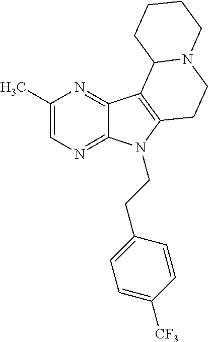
C1(C)=CN=C2C(=N1)C1=C(N2CCC2=CC=C([CF3])C=C2)CCN2C1CCCC2
